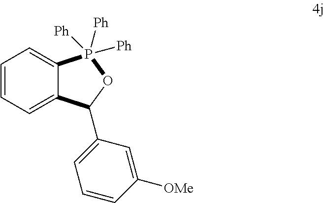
C1=CC=C2C(=C1)P([Ph])([Ph])([Ph])OC2C1=CC=CC([OMe])=C1
